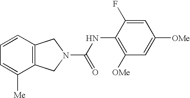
C12=C(C=CC=C1[Me])CN(C(NC1=C([OMe])C=C([OMe])C=C1F)=O)C2
